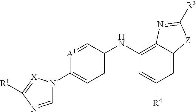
C1=NC([R1])=[X]N1C1=CC=C(NC2=C3C(=CC([R4])=C2)[Z]C([R3])=N3)C=[A1]1
